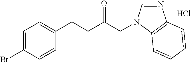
C1=C(Br)C=CC(CCC(CN2C=NC3=C2C=CC=C3)=O)=C1.Cl
